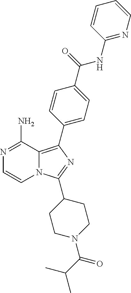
N1=C(N)C2=C(C3=CC=C(C(NC4=NC=CC=C4)=O)C=C3)N=C(C3CCN(C(C(C)C)=O)CC3)N2C=C1
